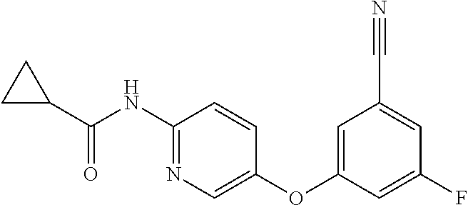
C1(C(NC2=NC=C(OC3=CC(C#N)=CC(F)=C3)C=C2)=O)CC1
